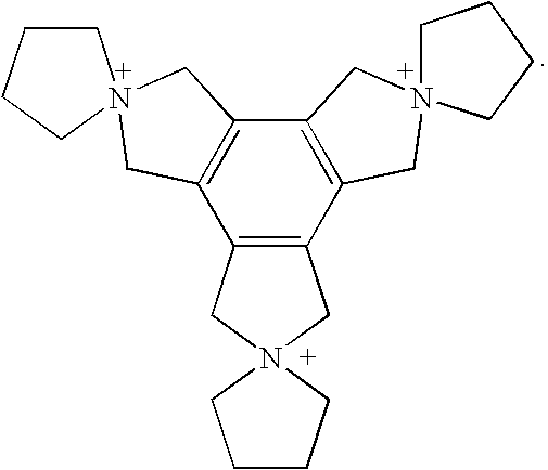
C12=C(C3=C(C4=C1CN1(C4)CCCC1)CN1(C3)CCCC1)CN1(C2)CCCC1
